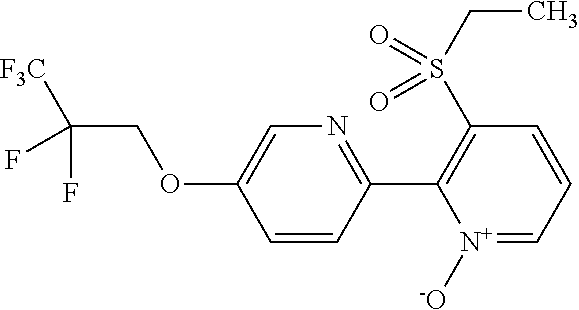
C1=C(OCC([F3C])(F)F)C=CC(C2=C(S(CC)(=O)=O)C=CC=[N+]2[-O])=N1
